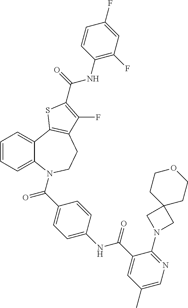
C1=CC=C2C(=C1)C1=C(CCN2C(=O)C2=CC=C(NC(=O)C3=CC(C)=CN=C3N3CC4(C3)CCOCC4)C=C2)C(F)=C(C(NC2=C(F)C=C(F)C=C2)=O)S1
